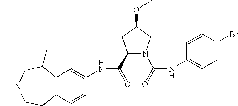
C12=C(C=CC(NC(=O)C3N(C(=O)NC4=CC=C(Br)C=C4)CC(OC)C3)=C1)CCN(C)CC2C
